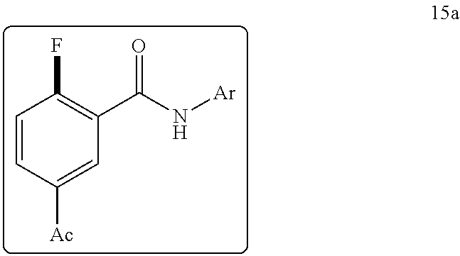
C1=CC([Ac])=CC(C(N[Ar])=O)=C1F
